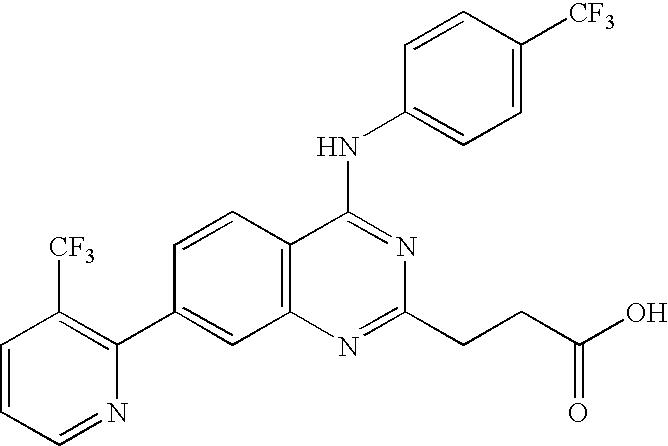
C1=CC=NC(C2=CC3=C(C=C2)C(NC2=CC=C([CF3])C=C2)=NC(CCC(O)=O)=N3)=C1[CF3]
